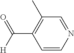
C1(C)=C(C(=O)[H])C=CN=C1
